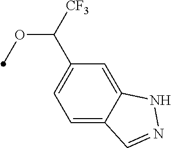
C1=C2C(=CC(C([CF3])OC)=C1)NN=C2
